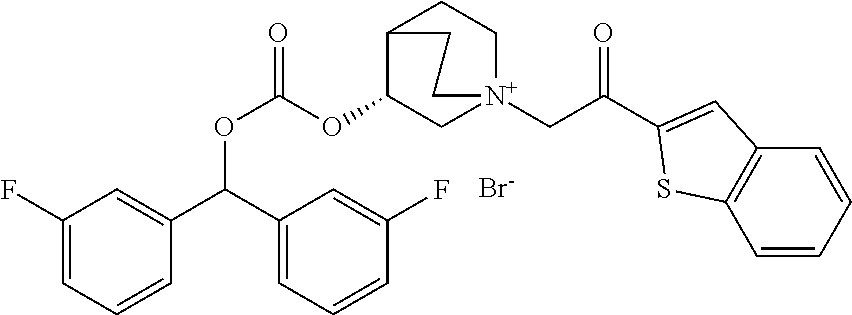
[Br-].C1(F)=CC=CC(C(C2=CC=CC(F)=C2)OC(=O)OC2C[N+]3(CC(=O)C4=CC5=C(C=CC=C5)S4)CCC2CC3)=C1
